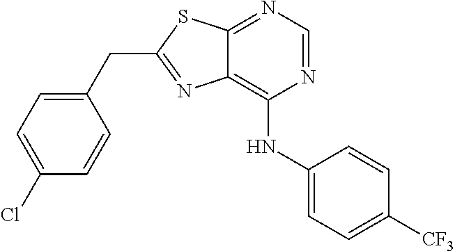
C1(CC2=NC3=C(NC4=CC=C([CF3])C=C4)N=CN=C3S2)=CC=C(Cl)C=C1
